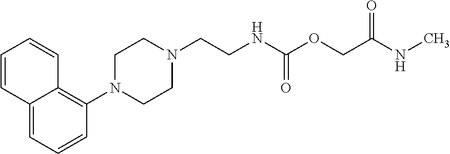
C12=CC=CC(N3CCN(CCNC(OCC(NC)=O)=O)CC3)=C1C=CC=C2
